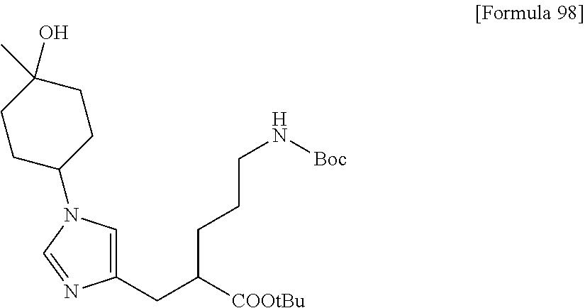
C1(CC([COOtBu])CCCN[Boc])=CN(C2CCC(C)(O)CC2)C=N1
